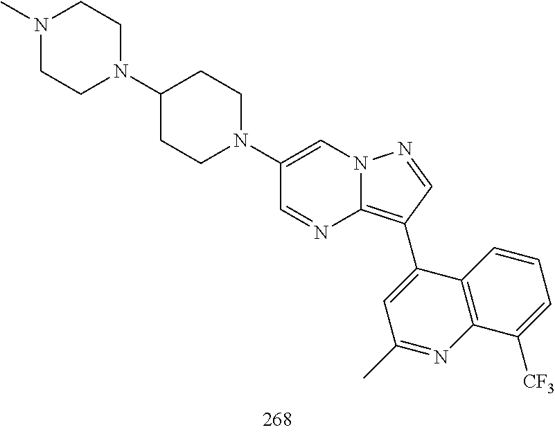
C1(C2=C3N=CC(N4CCC(N5CCN(C)CC5)CC4)=CN3N=C2)=CC(C)=NC2=C1C=CC=C2[CF3]
